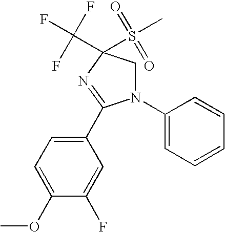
N1(C2=CC=CC=C2)CC(C(F)(F)F)(S(C)(=O)=O)N=C1C1=CC=C(OC)C(F)=C1
